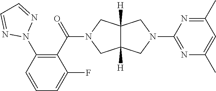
N1=C(N2CC3([H])C([H])(C2)CN(C(C2=C(N4N=CC=N4)C=CC=C2F)=O)C3)N=C(C)C=C1C
